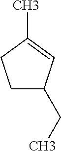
CCC1CCC(C)=C1
